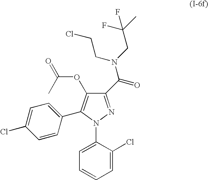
C1(C(=O)N(CC(C)(F)F)CCCl)=NN(C2=CC=CC=C2Cl)C(C2=CC=C(Cl)C=C2)=C1OC(=O)C
